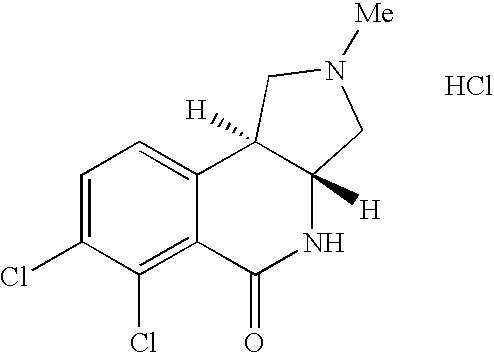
C1=C(Cl)C(Cl)=C2C(=C1)C1([H])C([H])(NC2=O)CN([Me])C1.Cl
